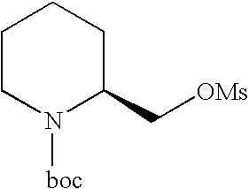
C1(C[OMs])CCCCN1[boc]
